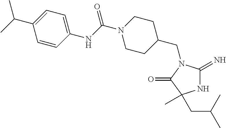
C1C(CN2C(=N)NC(C)(CC(C)C)C2=O)CCN(C(NC2=CC=C(C(C)C)C=C2)=O)C1
